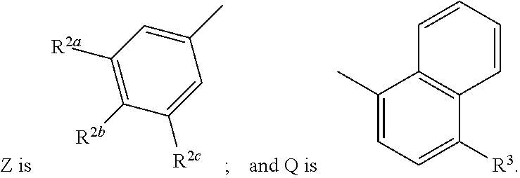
C1([R2a])=C([R2b])C([R2c])=CC(C)=C1.C1(C)=CC=C([R3])C2=C1C=CC=C2
